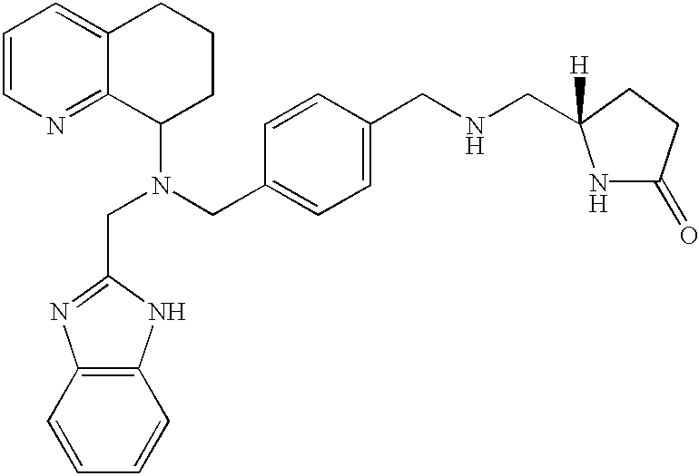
C(N(CC1=CC=C(CNCC2([H])CCC(=O)N2)C=C1)C1CCCC2=CC=CN=C12)C1=NC2=C(N1)C=CC=C2
